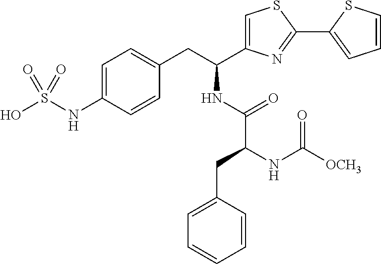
C1=C(NS(O)(=O)=O)C=CC(CC(C2=CSC(C3=CC=CS3)=N2)NC(=O)C(NC([OCH3])=O)CC2=CC=CC=C2)=C1
